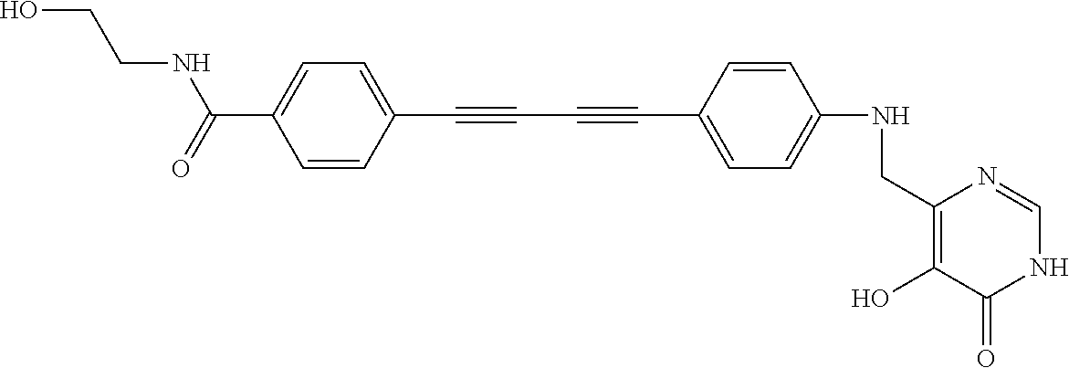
C1=C(C(=O)NCCO)C=CC(C#CC#CC2=CC=C(NCC3=C(O)C(=O)NC=N3)C=C2)=C1
